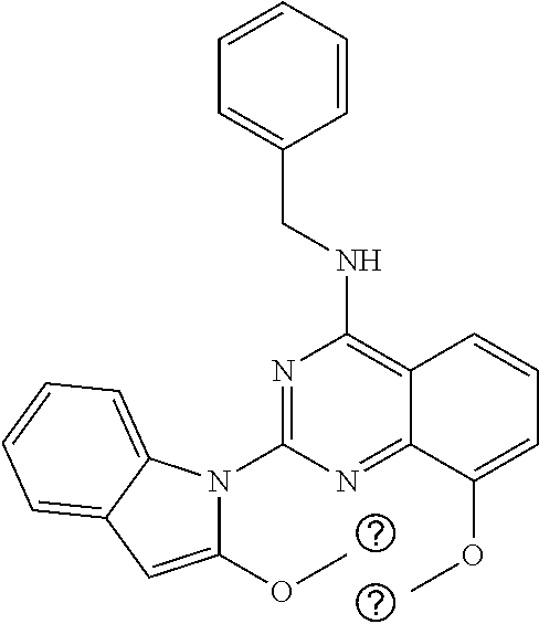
N1=C(N2C(OC)=CC3=CC=CC=C23)N=C2C(=C1NCC1=CC=CC=C1)C=CC=C2OC
